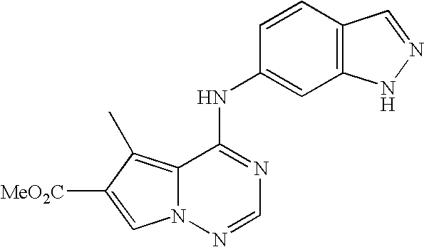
C12=C(C)C([MeO2C])=CN1N=CN=C2NC1=CC2=C(C=C1)C=NN2
